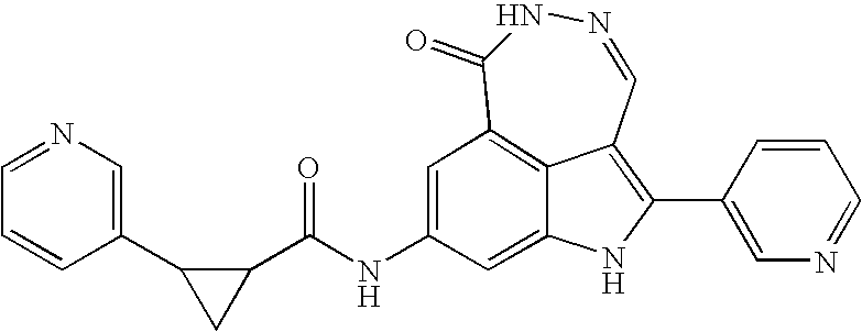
C(NC1=CC2=C3C(=C1)NC(C1=CN=CC=C1)=C3C=NNC2=O)(=O)C1C(C2=CN=CC=C2)C1
